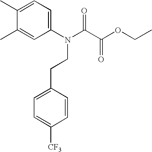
C1(C)=CC=C(N(C(C(OCC)=O)=O)CCC2=CC=C([CF3])C=C2)C=C1C
